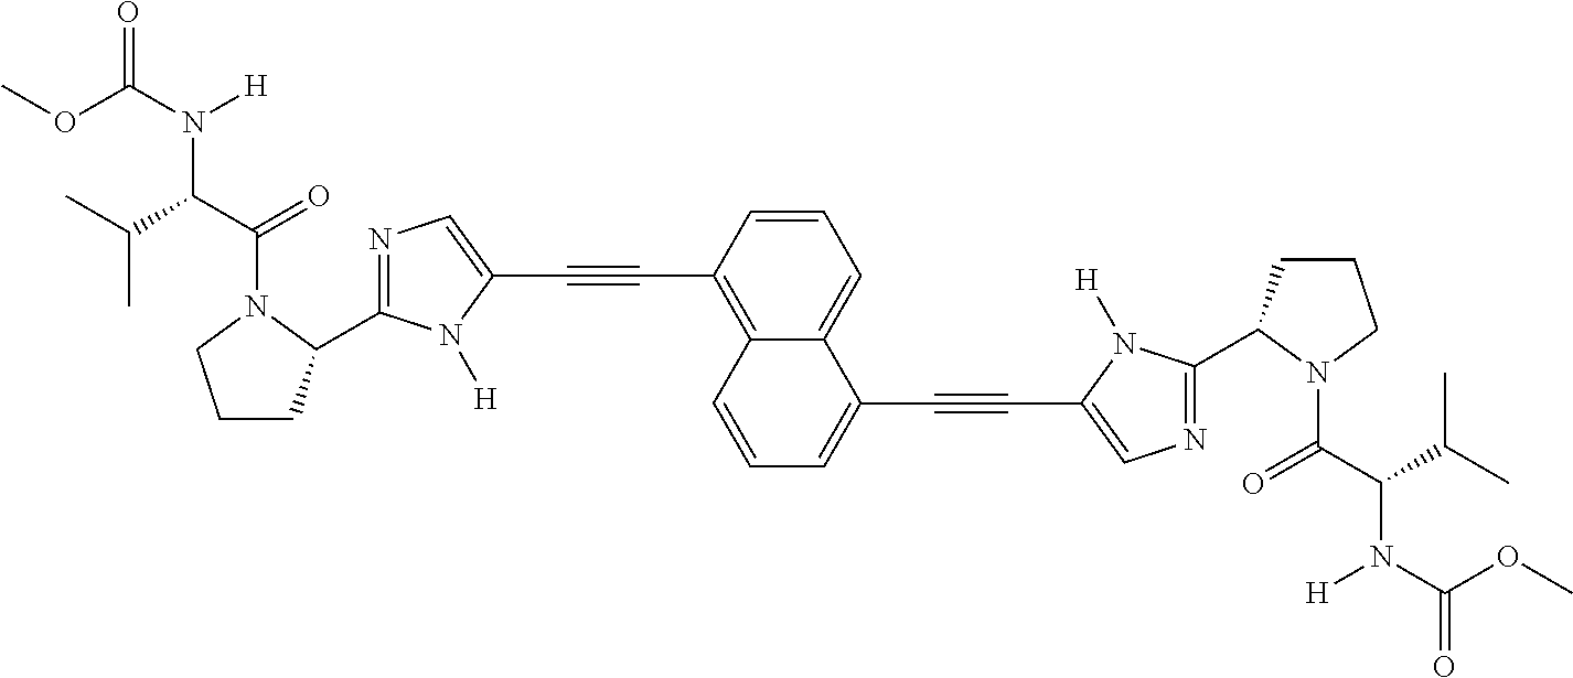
N1=C(C2CCCN2C(C(C(C)C)N(C(OC)=O)[H])=O)N([H])C(C#CC2=C3C(=CC=C2)C(C#CC2=CN=C(C4CCCN4C(C(C(C)C)N(C(=O)OC)[H])=O)N2[H])=CC=C3)=C1
